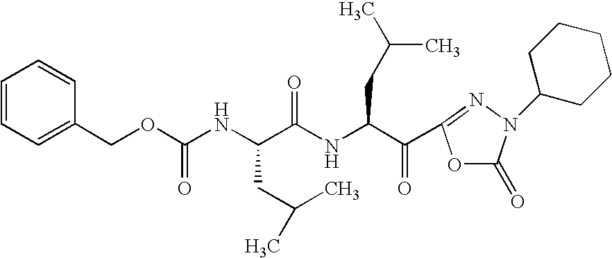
N(C(OCC1=CC=CC=C1)=O)C(C(NC(C(=O)C1=NN(C2CCCCC2)C(=O)O1)CC(C)C)=O)CC(C)C
